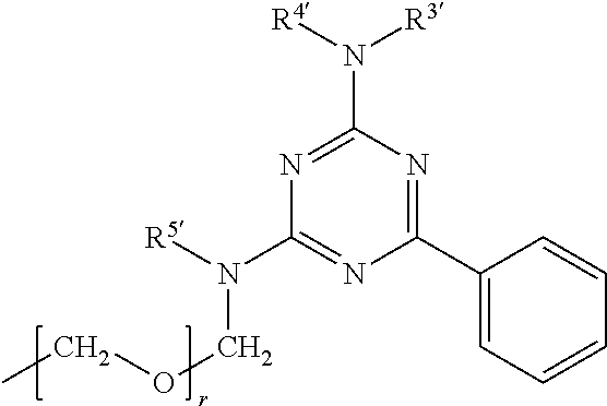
C1(N([R4])[R3])=NC(N([R5])COCC)=NC(C2=CC=CC=C2)=N1
